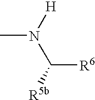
CN([H])C([R6])[R5b]
